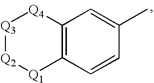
C12=C(C=CC(C)=C1)[Q1][Q2][Q3][Q4]2
